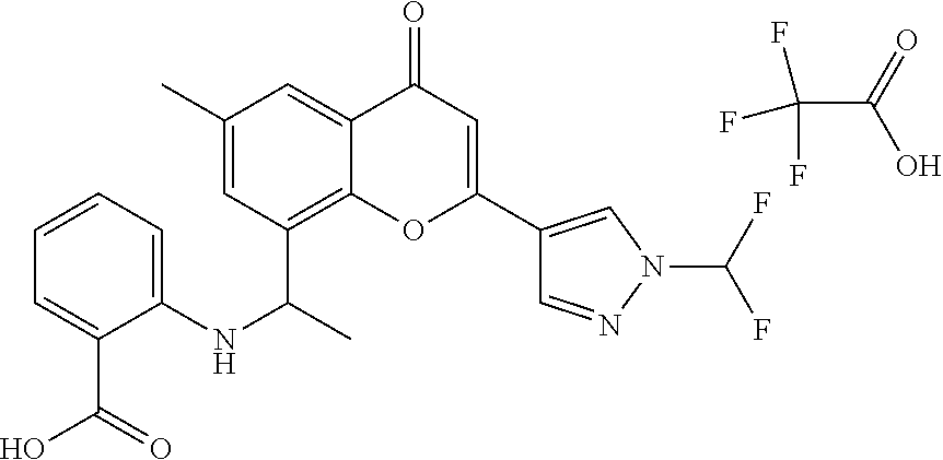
FC(F)(F)C(=O)O.C12=C(C(C)NC3=CC=CC=C3C(O)=O)C=C(C)C=C1C(=O)C=C(C1=CN(C(F)F)N=C1)O2
